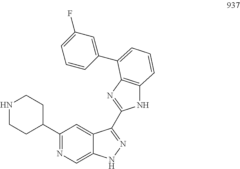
N1CCC(C2=NC=C3C(=C2)C(C2=NC4=C(N2)C=CC=C4C2=CC(F)=CC=C2)=NN3)CC1
